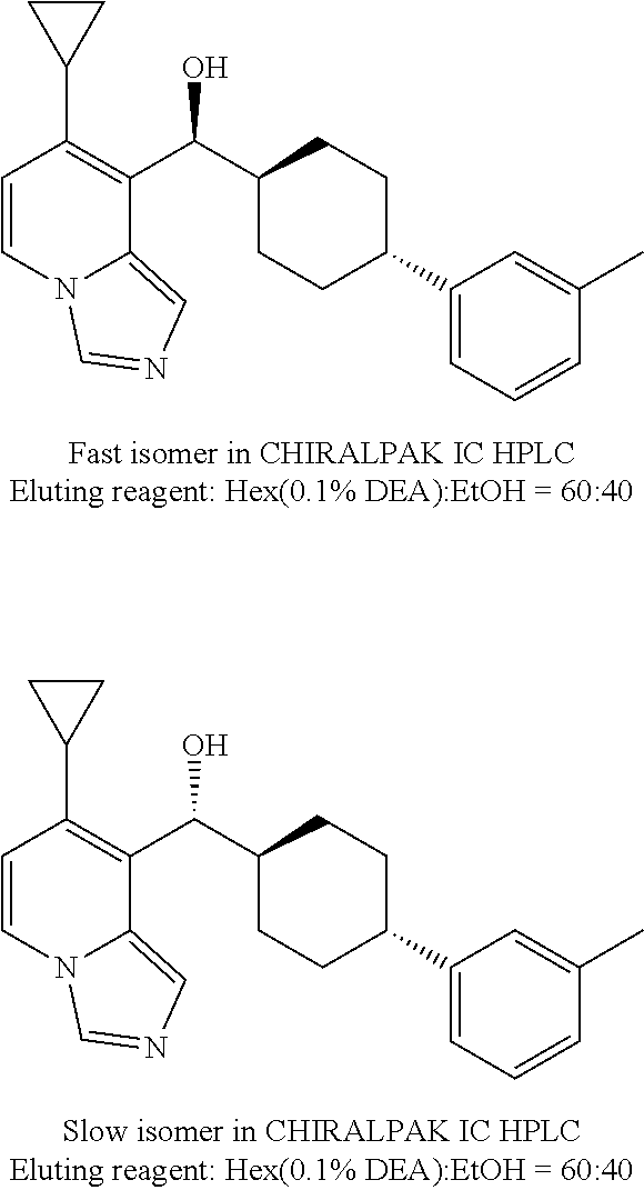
C1=CN2C(=CN=C2)C(C(C2CCC(C3=CC=CC(C)=C3)CC2)O)=C1C1CC1.C1=CN2C(=CN=C2)C(C(C2CCC(C3=CC=CC(C)=C3)CC2)O)=C1C1CC1
